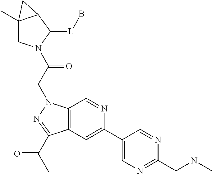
C12(C)CN(C(CN3C4=C(C=C(C5=CN=C(CN(C)C)N=C5)N=C4)C(C(C)=O)=N3)=O)C([L]B)C1C2
